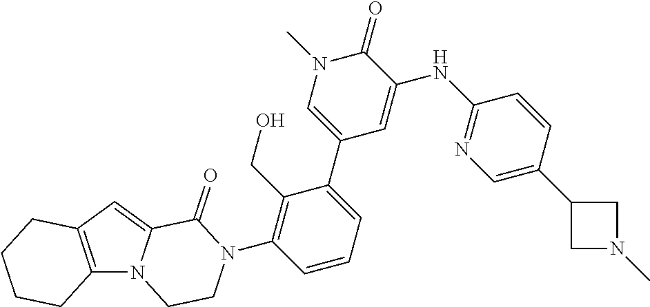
C12=C(C=C3N1CCN(C1=C(CO)C(C4=CN(C)C(=O)C(NC5=NC=C(C6CN(C)C6)C=C5)=C4)=CC=C1)C3=O)CCCC2
